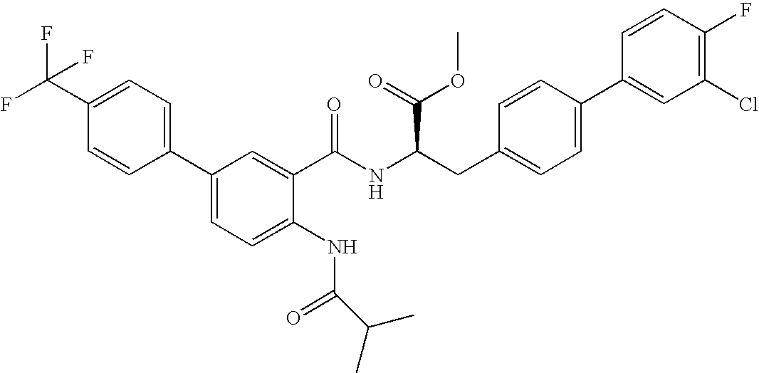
C1=C(C(F)(F)F)C=CC(C2=CC=C(NC(=O)C(C)C)C(C(NC(CC3=CC=C(C4=CC(Cl)=C(F)C=C4)C=C3)C(=O)OC)=O)=C2)=C1
